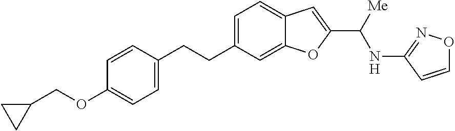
C1=C(CCC2=CC=C(OCC3CC3)C=C2)C=C2C(=C1)C=C(C([Me])NC1=NOC=C1)O2
